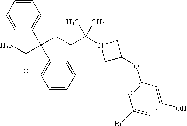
C(CCC(N1CC(OC2=CC(Br)=CC(O)=C2)C1)(C)C)(C(N)=O)(C1=CC=CC=C1)C1=CC=CC=C1
